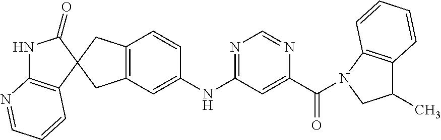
N1C2=C(C=CC=N2)C2(C1=O)CC1=C(C=C(NC3=NC=NC(C(=O)N4C5=C(C=CC=C5)C(C)C4)=C3)C=C1)C2
